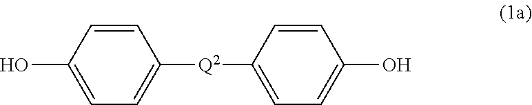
OC1=CC=C([Q2]C2=CC=C(O)C=C2)C=C1
